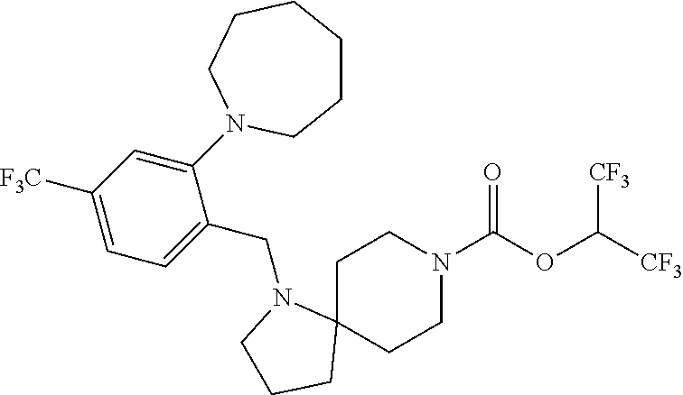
C1C2(CCN(C(OC([CF3])[CF3])=O)C1)N(CC1=CC=C([F3C])C=C1N1CCCCCC1)CCC2
